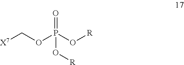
[X7]COP(O[R])(=O)O[R]
